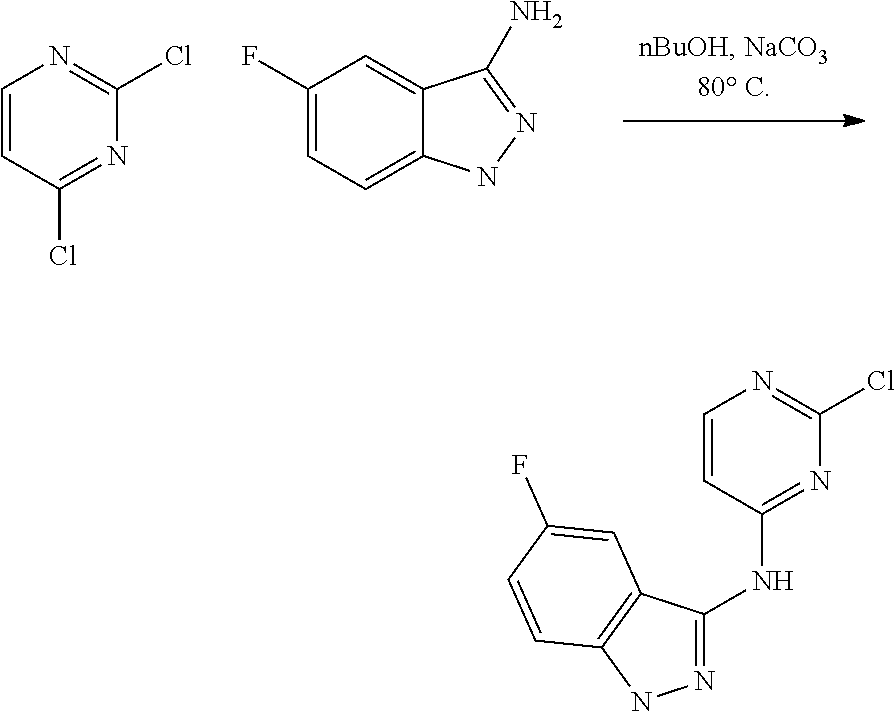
C1=CC(Cl)=NC(Cl)=N1.C1(F)=CC=C2C(=C1)C(N)=NN2.C1(NC2=NC(Cl)=NC=C2)=NNC2=C1C=C(F)C=C2
